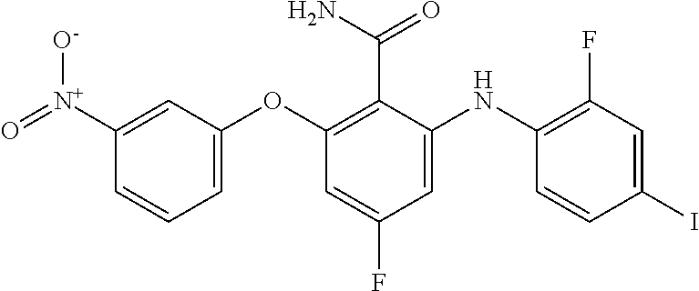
O=[N+](C1=CC(OC2=C(C(=O)N)C(NC3=C(F)C=C(I)C=C3)=CC(F)=C2)=CC=C1)[O-]
